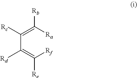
[Rf]C(=C(C(=C([Ra])[Rb])[Rc])[Rd])[Re]
